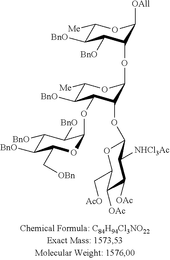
C1([BnO])C([BnO])C(C[OBn])OC(OC2C([BnO])C([Me])OC(OC3C([BnO])C([BnO])C([Me])OC3[OAll])C2OC2OC(C[AcO])C([OAc])C([OAc])C2[NHCl3Ac])C1[BnO]
